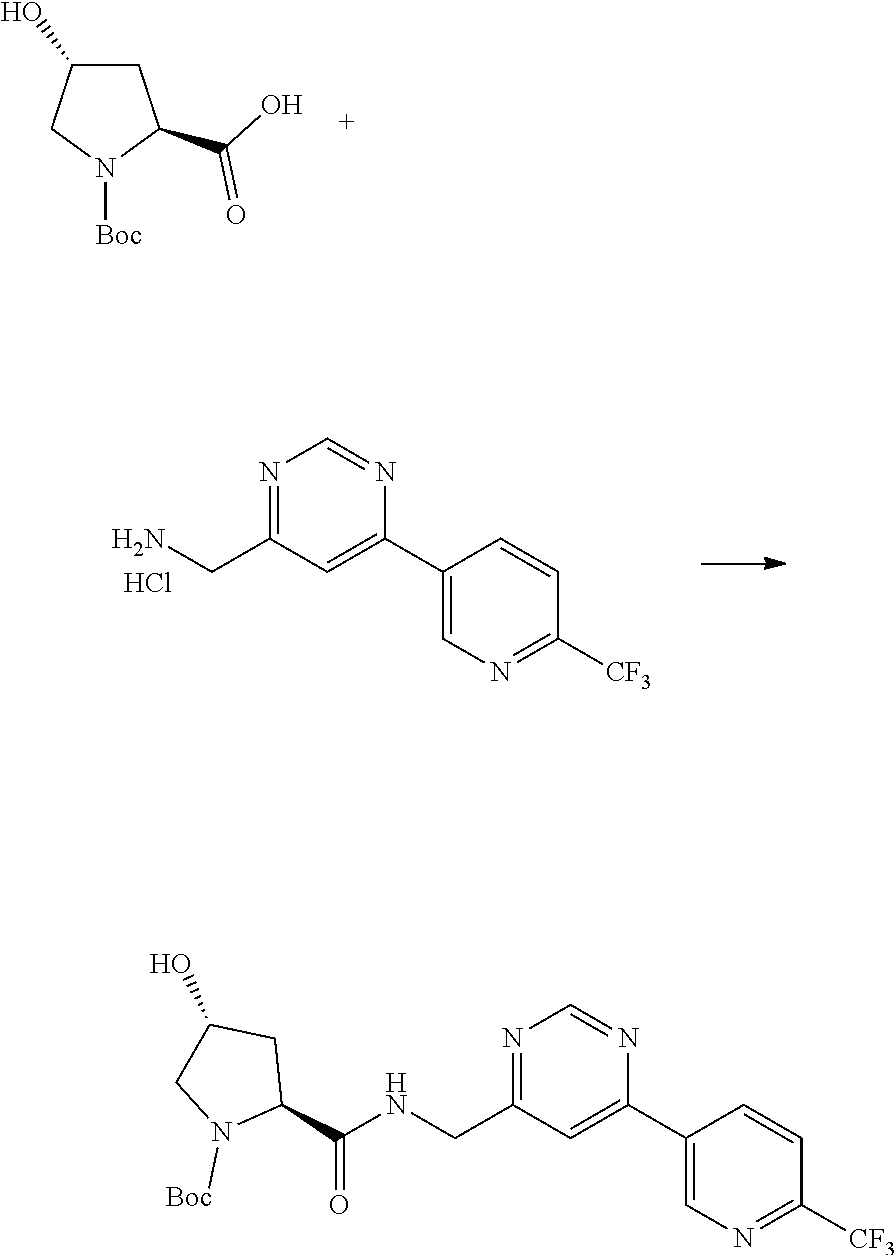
C1C(O)CN([Boc])C1C(=O)O.N1=C(CN)C=C(C2=CN=C([CF3])C=C2)N=C1.Cl.N1=C(CNC(=O)C2CC(O)CN2[Boc])C=C(C2=CN=C([CF3])C=C2)N=C1
